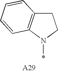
C1C2=C(N(*)C1)C=CC=C2
